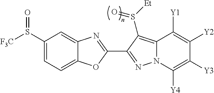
C12=CC=C(S([F3C])=O)C=C1N=C(C1=NN3C(=C1S([Et])=O)C([Y1])=C([Y2])C([Y3])=C3[Y4])O2
